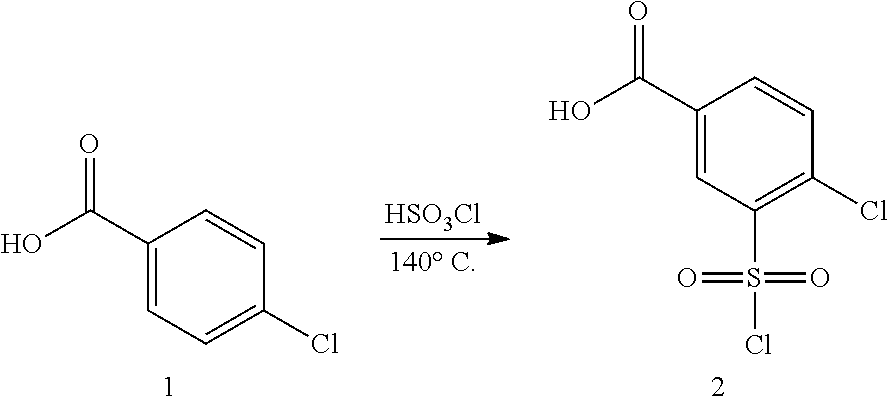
[HSO3Cl].C1(C(O)=O)=CC(S(Cl)(=O)=O)=C(Cl)C=C1.C1(C(O)=O)=CC=C(Cl)C=C1
